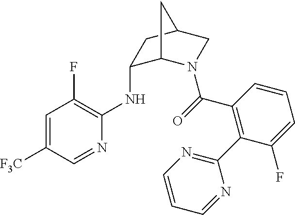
C1(NC2=C(F)C=C([F3C])C=N2)C2N(C(=O)C3=C(C4=NC=CC=N4)C(F)=CC=C3)CC(C1)C2
